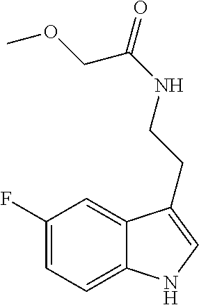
C1=C(F)C=C2C(=C1)NC=C2CCNC(=O)COC
